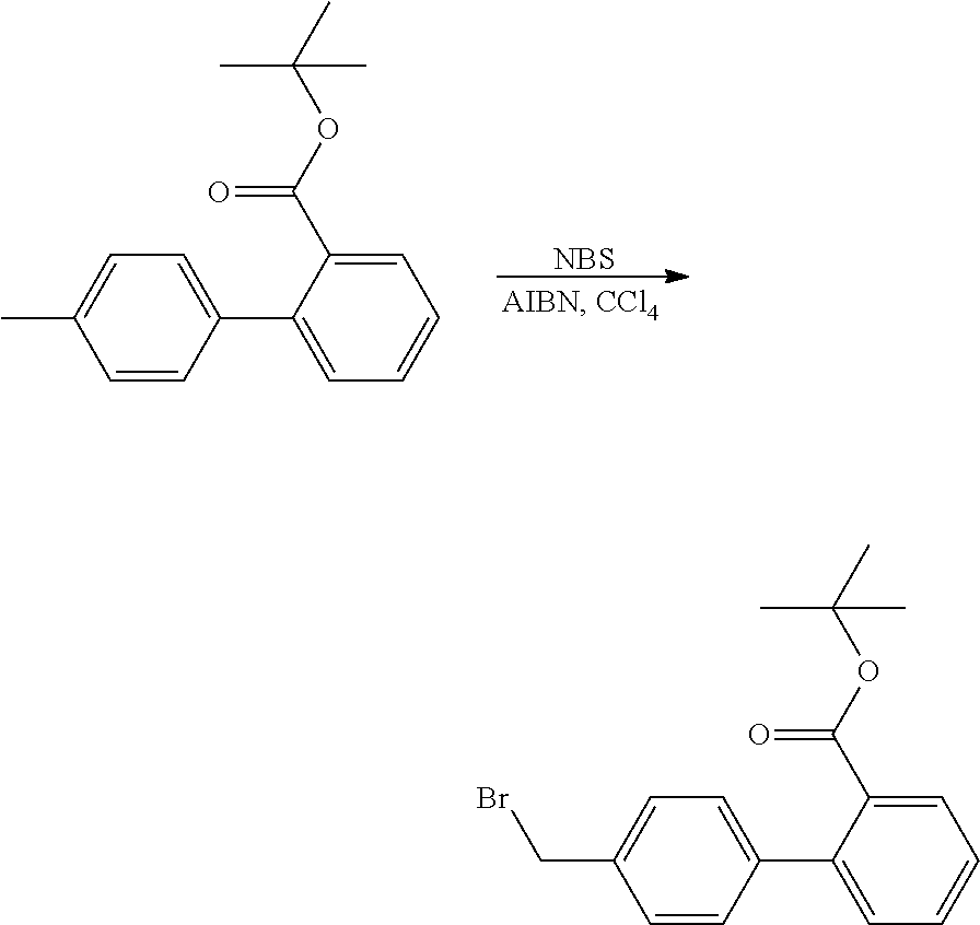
[NBS].C1=C(C)C=CC(C2=CC=CC=C2C(OC(C)(C)C)=O)=C1.C1=C(CBr)C=CC(C2=CC=CC=C2C(OC(C)(C)C)=O)=C1
